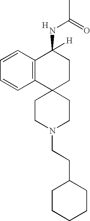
C1CN(CCC2CCCCC2)CCC12CCC(NC(=O)C)([H])C1=C2C=CC=C1.[H]
